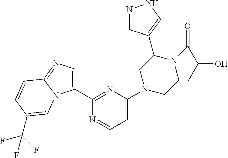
N1=CC(C2CN(C3=CC=NC(C4=CN=C5N4C=C(C(F)(F)F)C=C5)=N3)CCN2C(=O)C(O)C)=CN1
